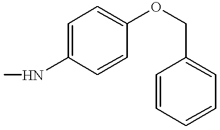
C1=C(NC)C=CC(OCC2=CC=CC=C2)=C1
